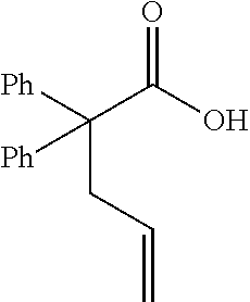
C(C(=O)O)(CC=C)([Ph])[Ph]
